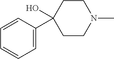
C1CN(C)CCC1(C1=CC=CC=C1)O
